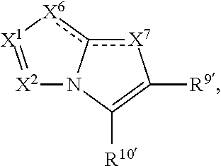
[X2]1=[X1][X6]c2[X7]C([R9])=C([R10])N12
